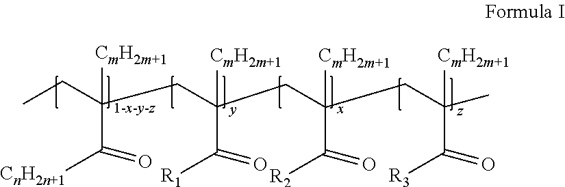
CCC(CC(CC(CC(C)([CmH2m+1])C(=O)[R3])([CmH2m+1])C(=O)[R2])([CmH2m+1])C(=O)[R1])([CmH2m+1])C([CnH2n+1])=O
